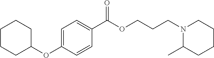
C1CCC(OC2=CC=C(C(OCCCN3C(C)CCCC3)=O)C=C2)CC1
